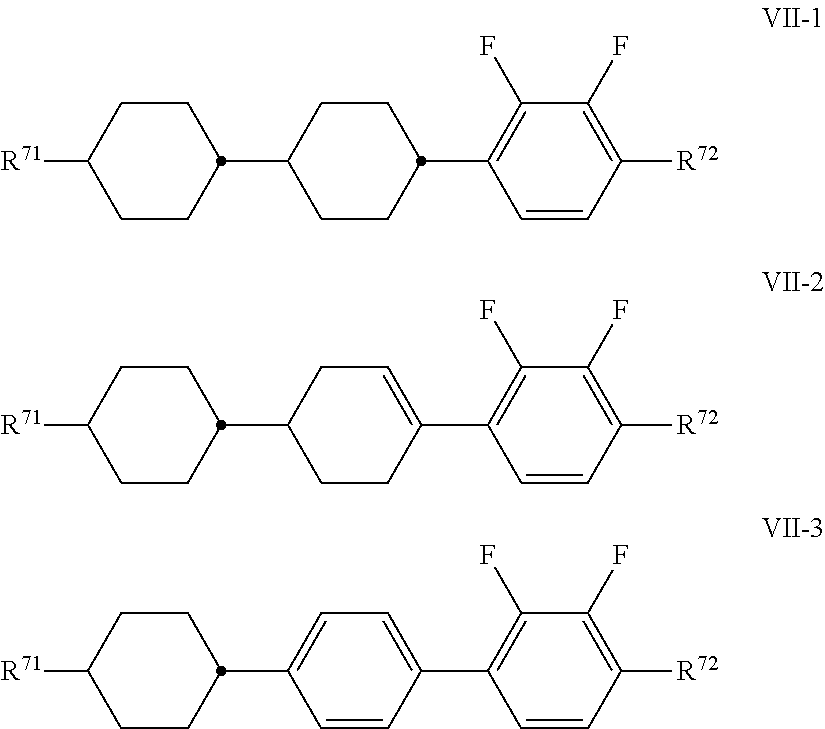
C1=CC([R72])=C(F)C(F)=C1C1=CCC(C2CCC([R71])CC2)CC1.C1=CC([R72])=C(F)C(F)=C1C1CCC(C2CCC([R71])CC2)CC1.C1=CC([R72])=C(F)C(F)=C1C1=CC=C(C2CCC([R71])CC2)C=C1
